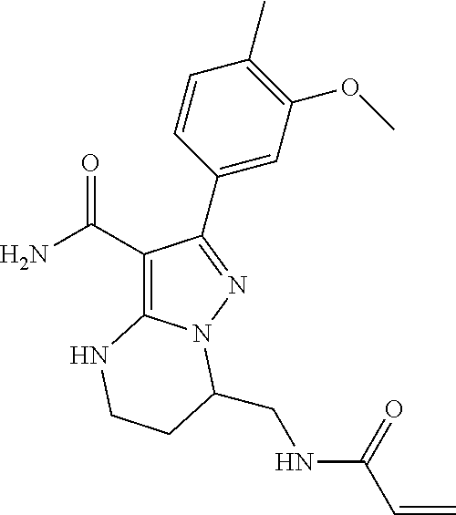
C1(C(=O)N)=C2N(N=C1C1=CC(OC)=C(C)C=C1)C(CNC(C=C)=O)CCN2
